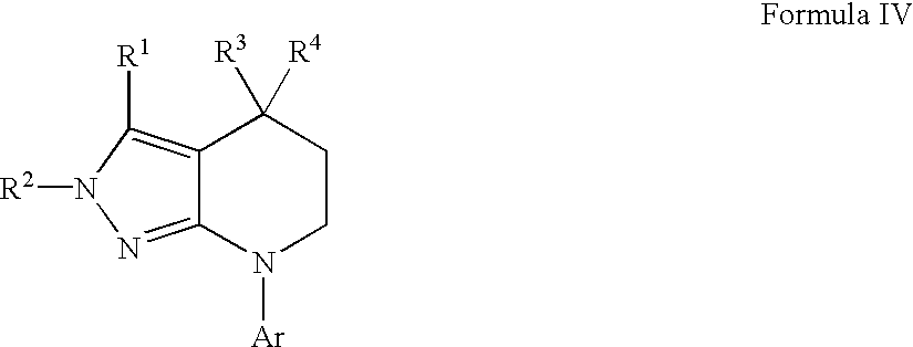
C12=C([R1])N([R2])N=C1N([Ar])CCC2([R3])[R4]
